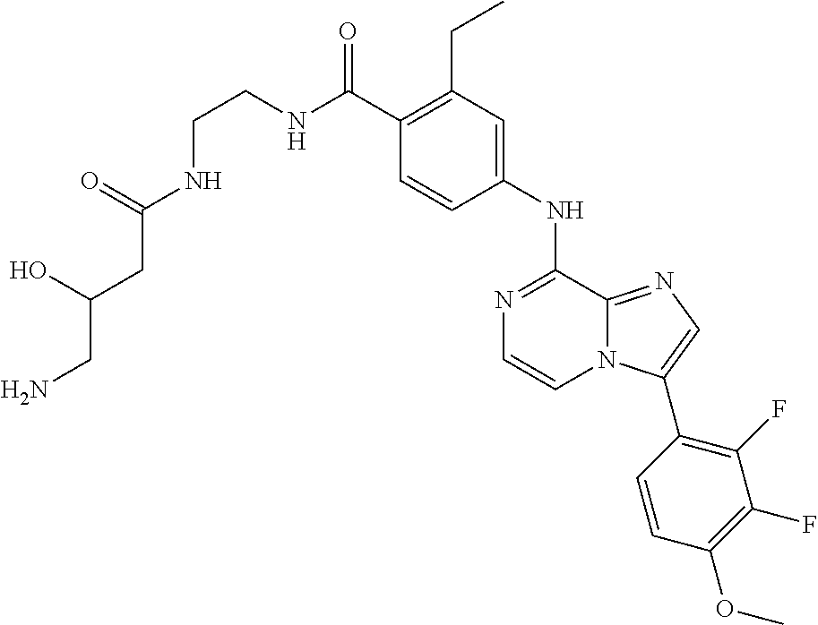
C1(C(NCCNC(CC(CN)O)=O)=O)=C(CC)C=C(NC2=NC=CN3C2=NC=C3C2=C(F)C(F)=C(OC)C=C2)C=C1
